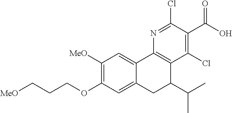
C12=CC(OCCC[MeO])=C([MeO])C=C1C1=C(C(C(C)C)C2)C(Cl)=C(C(=O)O)C(Cl)=N1
